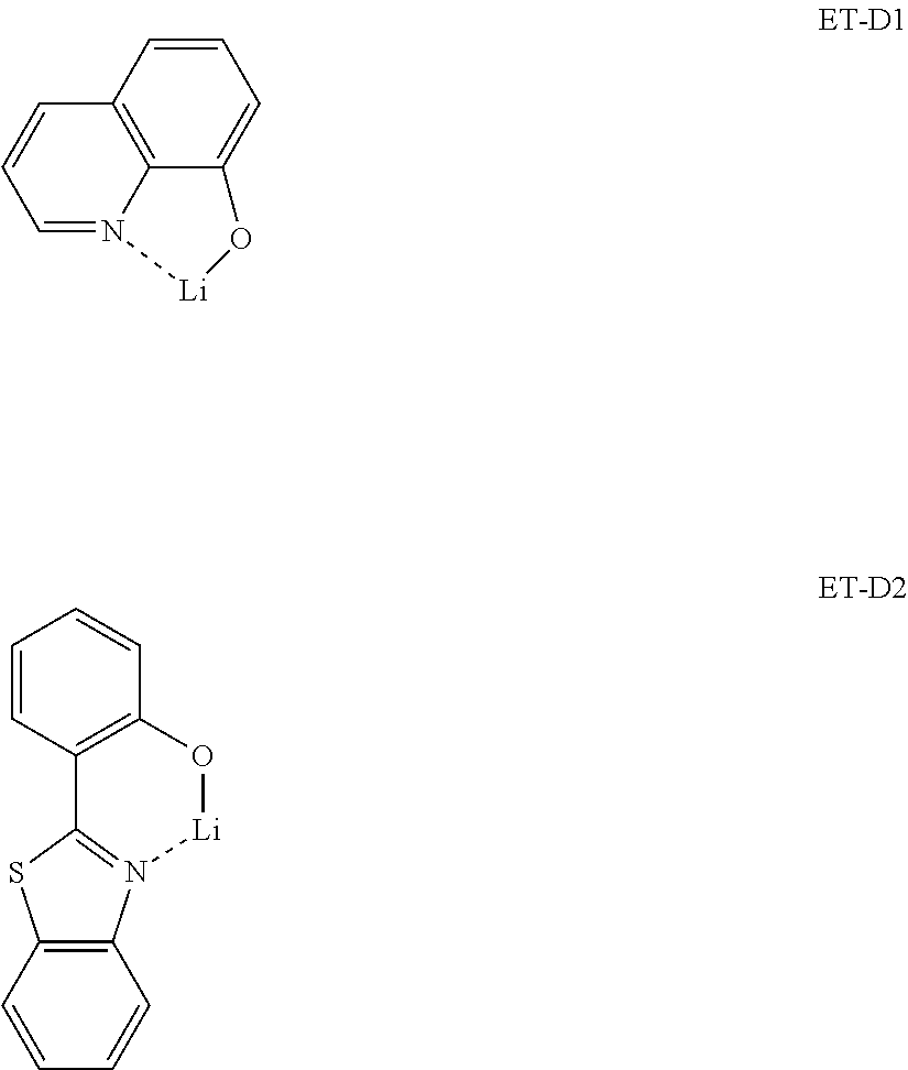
C1=CC2=C3C(=C1)O[Li]N3=CC=C2.C1=CC2=C(C=C1)N1=C(S2)C2=C(C=CC=C2)O[Li]1
